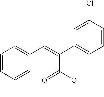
C1=CC=CC(C=C(C2=CC=CC(Cl)=C2)C(OC)=O)=C1
